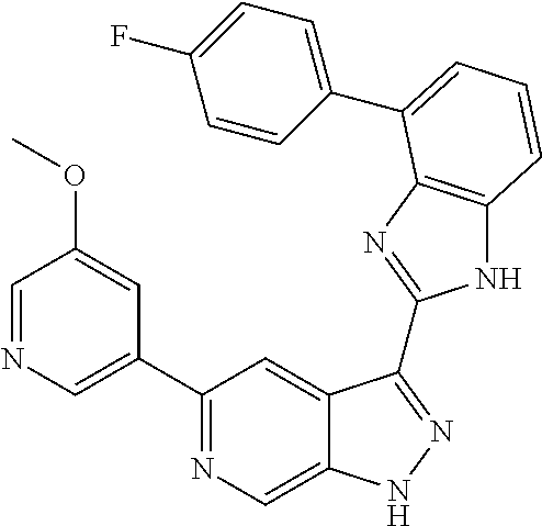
C1(C2=NC=C3C(=C2)C(C2=NC4=C(N2)C=CC=C4C2=CC=C(F)C=C2)=NN3)=CN=CC(OC)=C1
